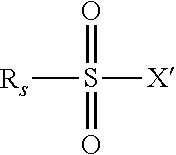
[Rs]S([X])(=O)=O
